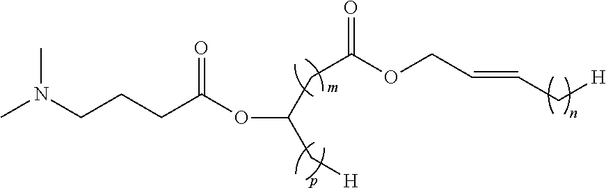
CN(CCCC(OC(CC(OCC=CC[H])=O)C[H])=O)C
